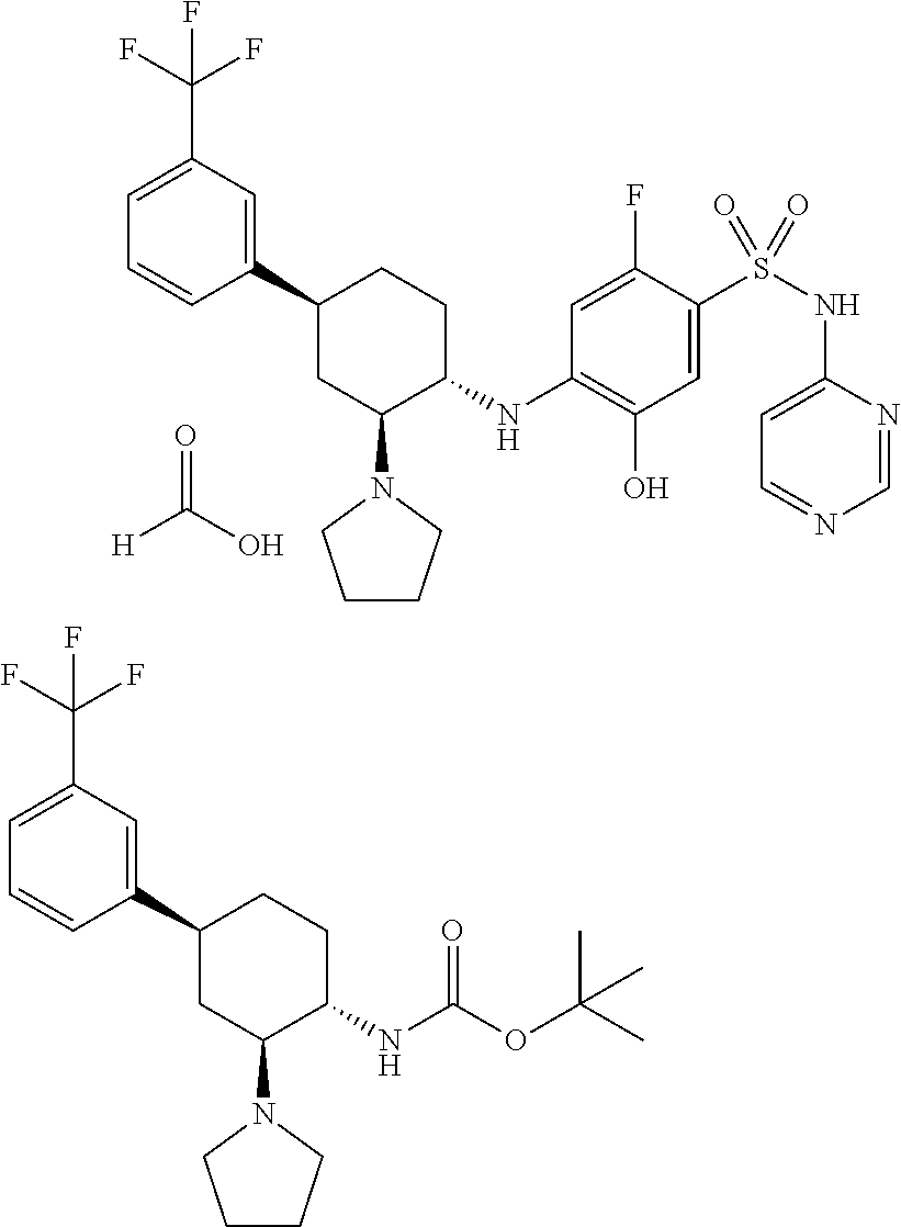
N(S(=O)(=O)C1=CC(O)=C(NC2CCC(C3=CC(C(F)(F)F)=CC=C3)CC2N2CCCC2)C=C1F)C1=CC=NC=N1.O=C(O)[H].C1=C(C(F)(F)F)C=C(C2CC(N3CCCC3)C(NC(OC(C)(C)C)=O)CC2)C=C1
